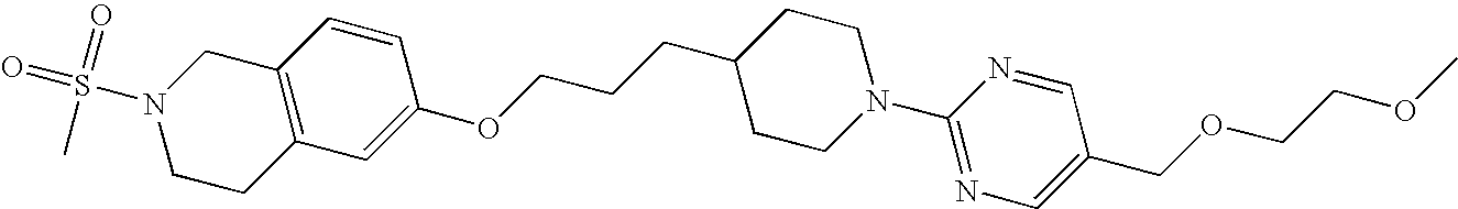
C1(OCCCC2CCN(C3=NC=C(COCCOC)C=N3)CC2)=CC2=C(C=C1)CN(S(C)(=O)=O)CC2
